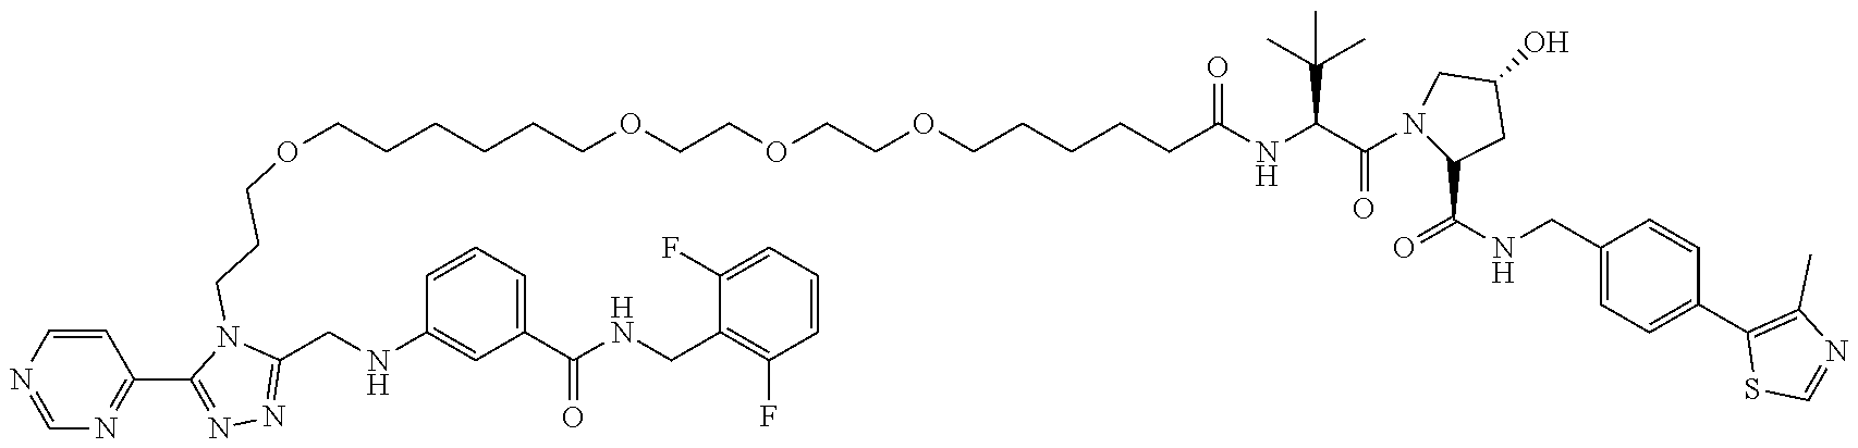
C1=CN=CN=C1C1=NN=C(CNC2=CC(C(NCC3=C(F)C=CC=C3F)=O)=CC=C2)N1CCCOCCCCCCOCCOCCOCCCCCC(NC(C(N1C(C(=O)NCC2=CC=C(C3=C(C)N=CS3)C=C2)CC(O)C1)=O)C(C)(C)C)=O
